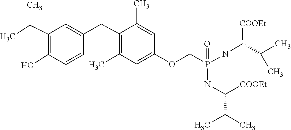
CC1=C(CC2=CC(C(C)C)=C(O)C=C2)C(C)=CC(OCP(=O)(NC(C(C)C)[COOEt])NC([COOEt])C(C)C)=C1
